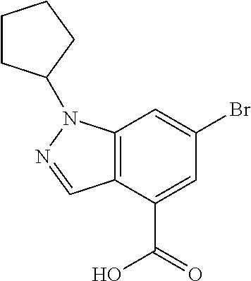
C12=C(C(C(=O)O)=CC(Br)=C1)C=NN2C1CCCC1
